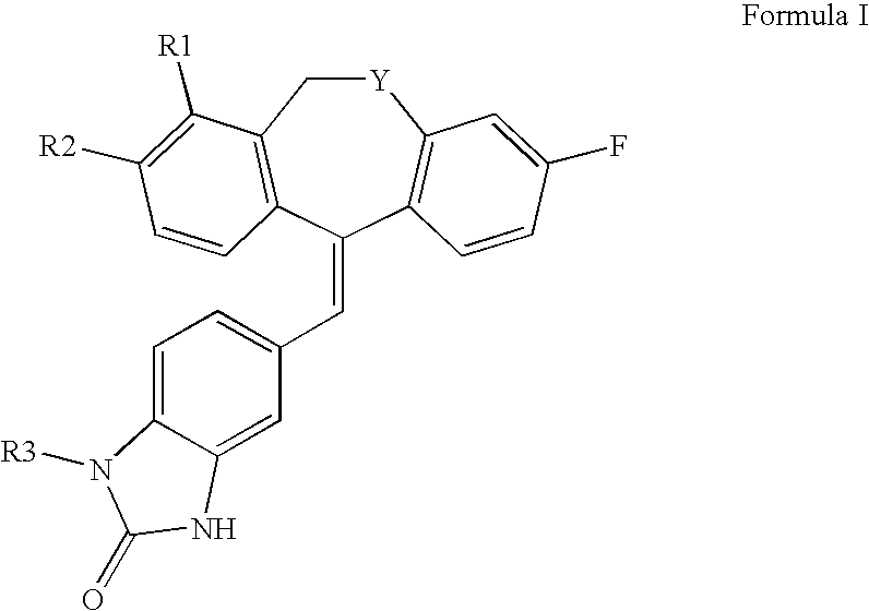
[Y]1CC2=C(C(=CC3=CC=C4C(=C3)NC(=O)N4[R3])C3=C1C=C(F)C=C3)C=CC([R2])=C2[R1]
